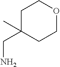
C1C(CN)(C)CCOC1
